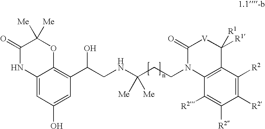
C12=CC(O)=CC(C(CNC(CCN3C4=C(C([R1])([R1])[V]C3=O)C([R2])=C([R2])C([R2])=C4[R2])([Me])[Me])O)=C1OC([Me])([Me])C(=O)N2
